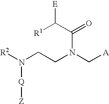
[R2]N(CCN(C[A])C(C([R1])[E])=O)[Q][Z]
